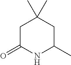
C1C(=O)NC(C)CC1(C)C
